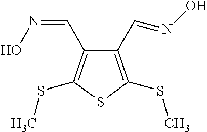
C1(C=NO)=C(SC)SC(SC)=C1C=NO
